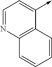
C1=NC2=C(C(->C)=C1)C=CC=C2
